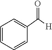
C1=CC=CC(C(=O)[H])=C1
